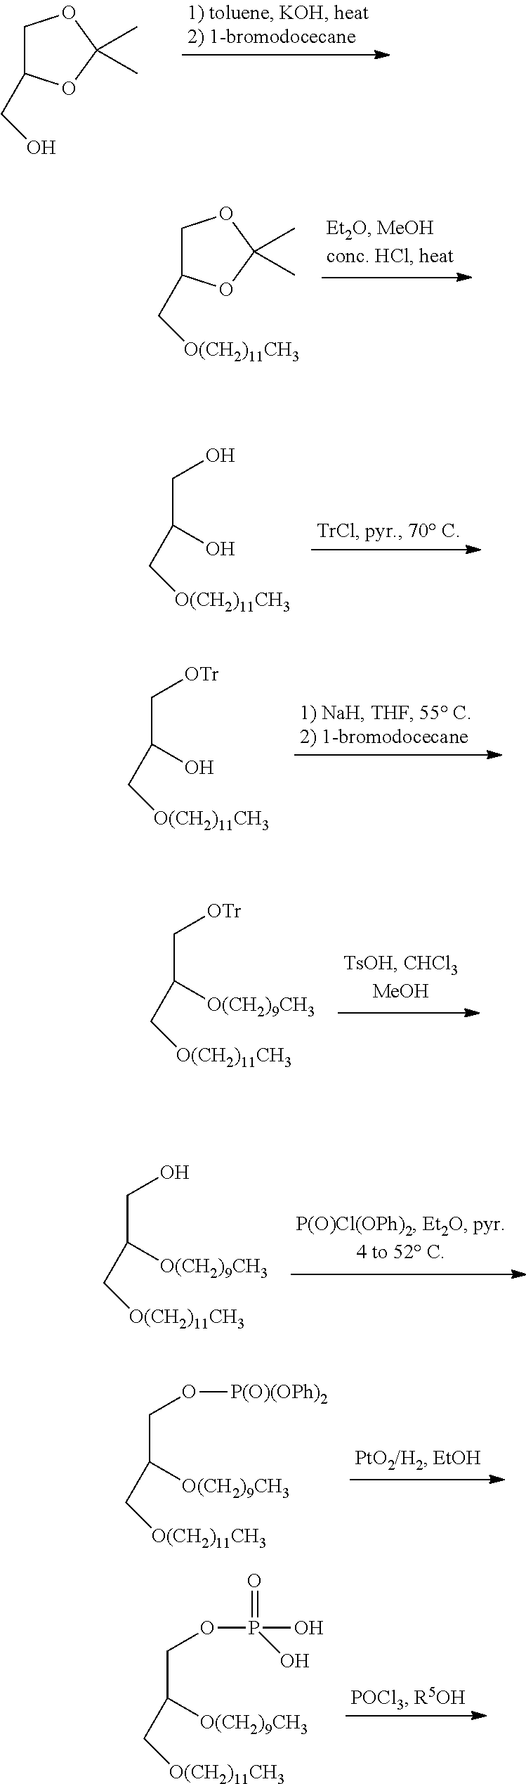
C1C(CO)OC(C)(C)O1.C1C(C[O(CH2)11CH3])OC(C)(C)O1.C(C(O)C[O(CH2)11CH3])O.C(C(O)C[O(CH2)11CH3])[OTr].C(C([O(CH2)9CH3])C[O(CH2)11CH3])[OTr].C(C([O(CH2)9CH3])C[O(CH2)11CH3])O.C(C([O(CH2)9CH3])C[O(CH2)11CH3])O[P(O)(OPh)2].C(C([O(CH2)9CH3])C[O(CH2)11CH3])OP(O)(=O)O
